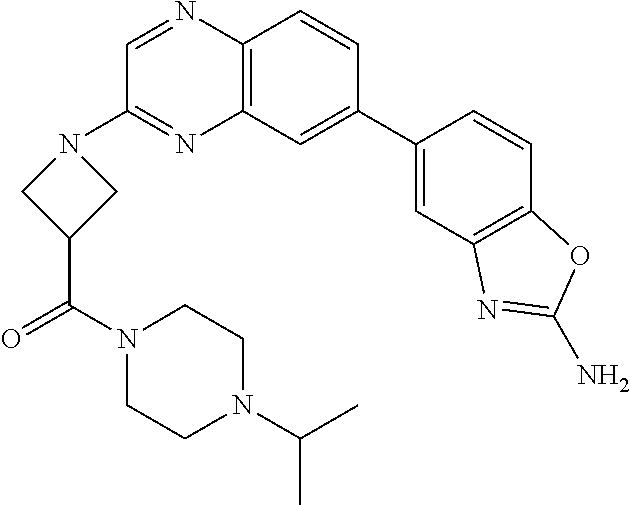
C12=C(C=CC(C3=CC4=C(C=C3)OC(N)=N4)=C1)N=CC(N1CC(C(N3CCN(C(C)C)CC3)=O)C1)=N2
